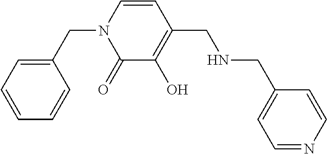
C1=CC=CC(CN2C(=O)C(O)=C(CNCC3=CC=NC=C3)C=C2)=C1
